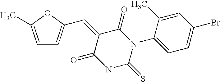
C(=C1C(=O)N(C2=CC=C(Br)C=C2C)C(=S)NC1=O)C1=CC=C(C)O1
